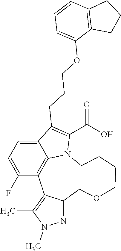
C12=CC=C(F)C3=C1N(C(C(=O)O)=C2CCCOC1=CC=CC2=C1CCC2)CCCCOCC1=NN(C)C(C)=C13
